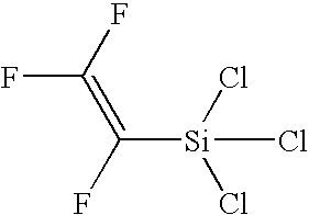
C([Si](Cl)(Cl)Cl)(=C(F)F)F
